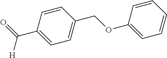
[H]C(C1=CC=C(COC2=CC=CC=C2)C=C1)=O
